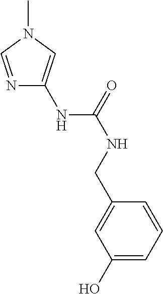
N1=CN(C)C=C1NC(=O)NCC1=CC(O)=CC=C1
